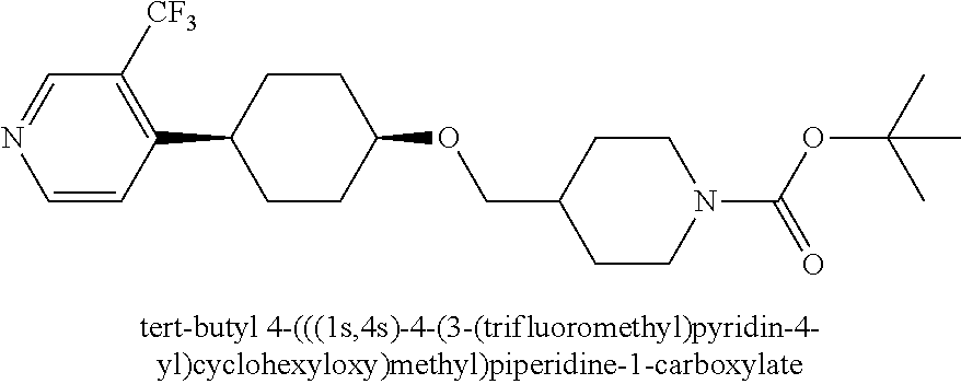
N1=CC([CF3])=C(C2CCC(OCC3CCN(C(=O)OC(C)(C)C)CC3)CC2)C=C1
